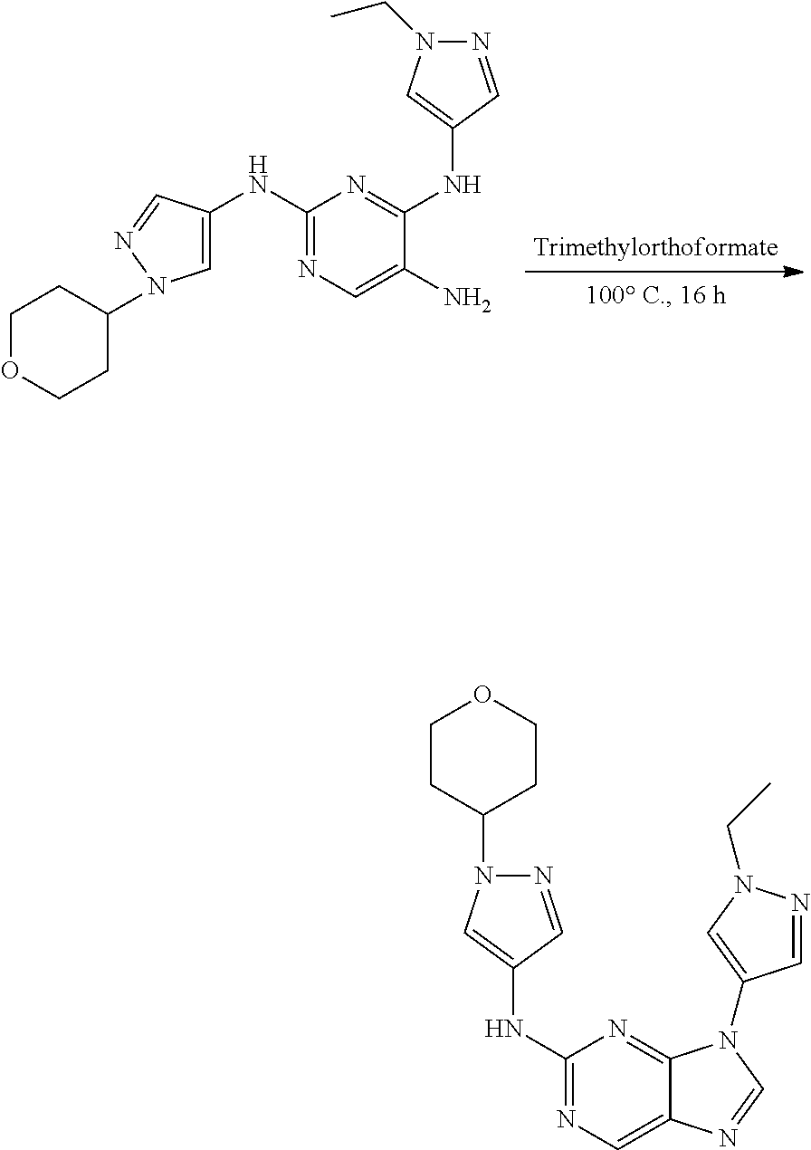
C1OCCC(N2C=C(NC3=NC=C(N)C(NC4=CN(CC)N=C4)=N3)C=N2)C1.C12=NC(NC3=CN(C4CCOCC4)N=C3)=NC=C1N=CN2C1=CN(CC)N=C1
